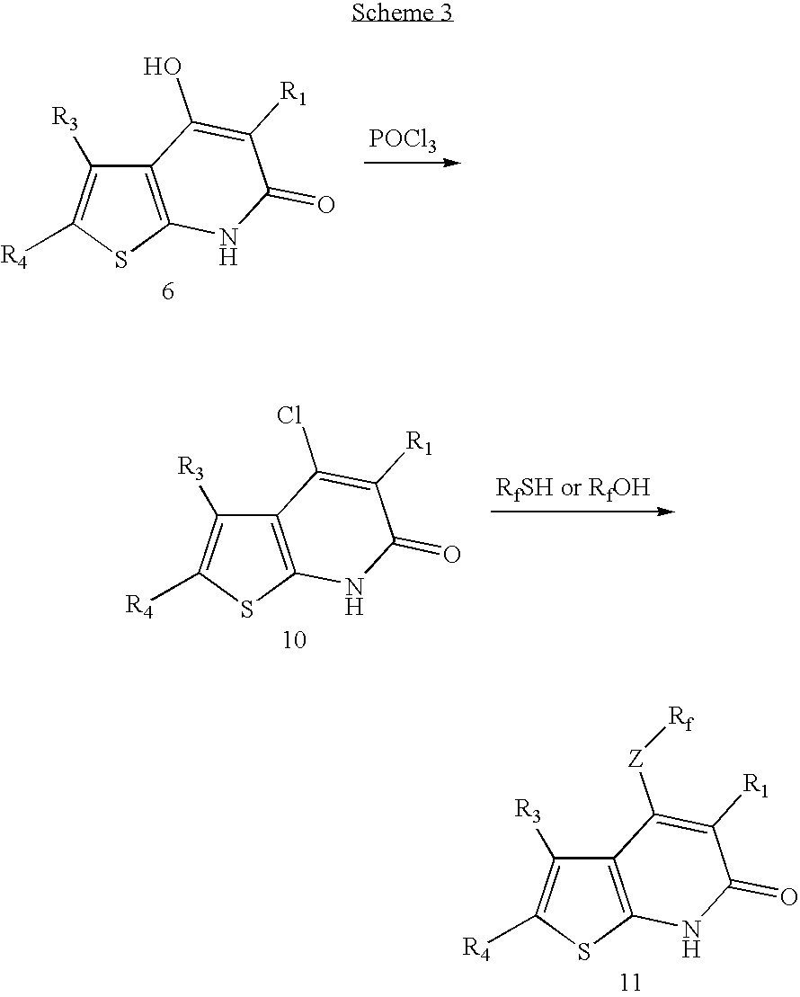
C12=C(SC([R4])=C1[R3])NC(=O)C([R1])=C2O.[POCl3].C12=C(SC([R4])=C1[R3])NC(=O)C([R1])=C2Cl.C12=C(SC([R4])=C1[R3])NC(=O)C([R1])=C2[Z][Rf]
